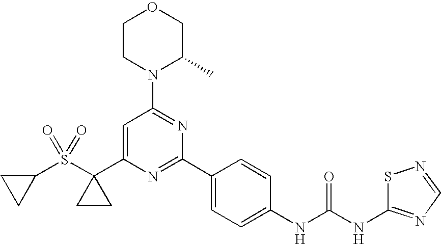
C1=C(C2(S(C3CC3)(=O)=O)CC2)N=C(C2=CC=C(NC(NC3=NC=NS3)=O)C=C2)N=C1N1C(C)COCC1
